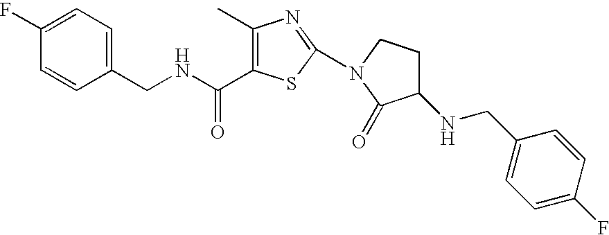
C1(C)=C(C(NCC2=CC=C(F)C=C2)=O)SC(N2CCC(NCC3=CC=C(F)C=C3)C2=O)=N1
